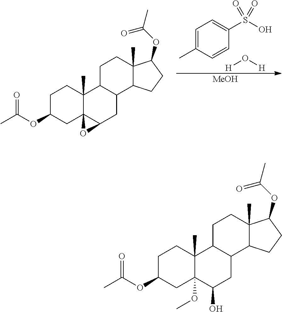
C1C(OC(C)=O)CC23C(C)(C1)C1C(CC2O3)C2C(C)(CC1)C(OC(C)=O)CC2.[H]O[H].C1=C(C)C=CC(S(O)(=O)=O)=C1.[MeOH].C1C(OC(C)=O)CC2(OC)C(C)(C1)C1C(CC2O)C2C(C)(CC1)C(OC(C)=O)CC2
